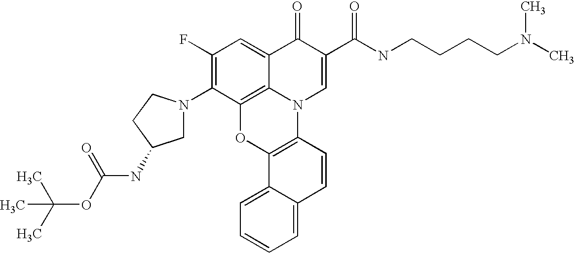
C1(F)=C(N2CC(NC(=O)OC(C)(C)C)CC2)C2=C3C(=C1)C(=O)C(C(NCCCCN(C)C)=O)=CN3C1=C(O2)C2=CC=CC=C2C=C1
